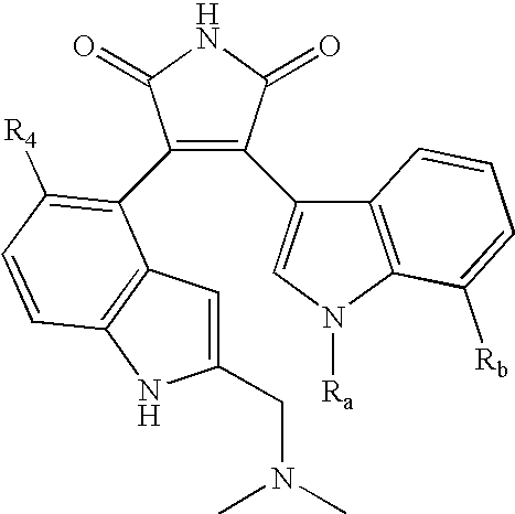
C1(C2=C([R4])C=CC3=C2C=C(CN(C)C)N3)=C(C2=CN([Ra])C3=C2C=CC=C3[Rb])C(=O)NC1=O
